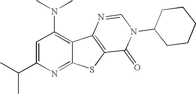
C1=C(C(C)C)N=C2C(=C1N(C)C)C1=C(S2)C(=O)N(C2CCCCC2)C=N1
